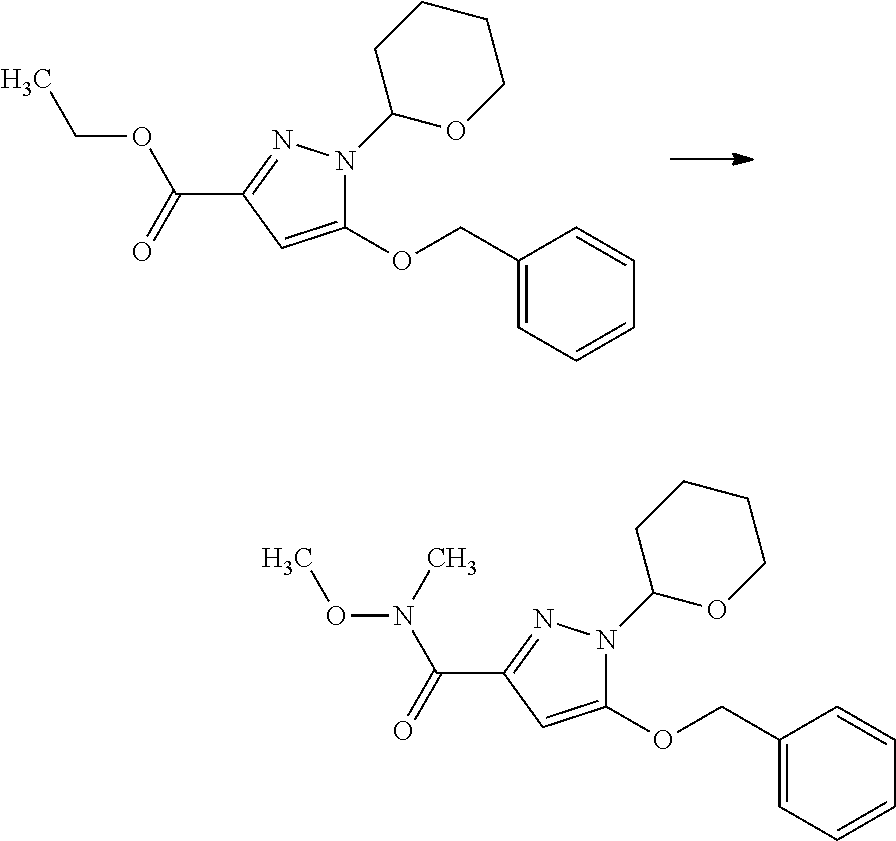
C1(C(=O)OCC)=NN(C2OCCCC2)C(OCC2=CC=CC=C2)=C1.C1(C(=O)N(OC)C)=NN(C2OCCCC2)C(OCC2=CC=CC=C2)=C1
